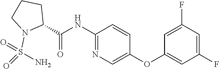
N1=C(NC(=O)C2CCCN2S(=O)(N)=O)C=CC(OC2=CC(F)=CC(F)=C2)=C1
